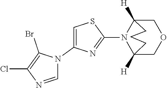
C1=NC(Cl)=C(Br)N1C1=CSC(N2C3([H])COCC2([H])CCC3)=N1
